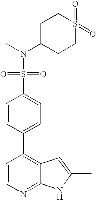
C1=CN=C2C(=C1C1=CC=C(S(=O)(N(C3CCS(=O)(=O)CC3)C)=O)C=C1)C=C(C)N2
